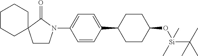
C1(N2CCC3(C2=O)CCCCC3)=CC=C(C2CCC(O[Si](C(C)(C)C)(C)C)CC2)C=C1
